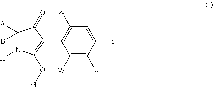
C1([W])=C([z])C([Y])=CC([X])=C1C1=C(O[G])N([H])C([A])(B)C1=O
